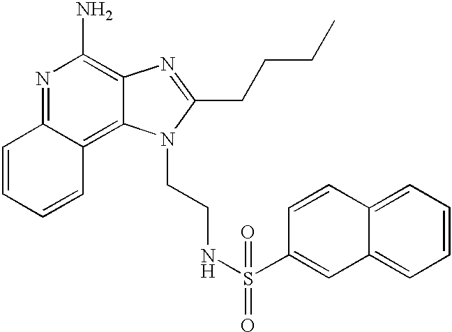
N1=C2C(=C3C(=C1N)N=C(CCCC)N3CCNS(C1=CC3=CC=CC=C3C=C1)(=O)=O)C=CC=C2
